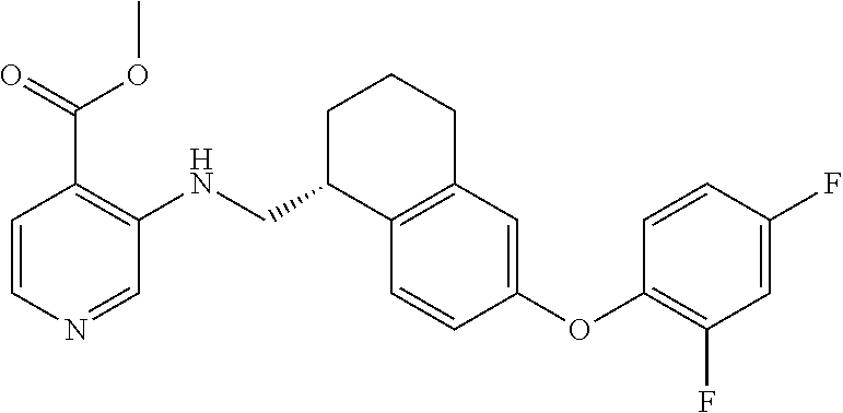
C1=CN=CC(NCC2C3=C(CCC2)C=C(OC2=C(F)C=C(F)C=C2)C=C3)=C1C(=O)OC
